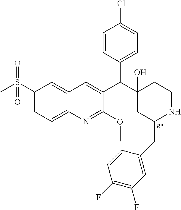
C1(S(C)(=O)=O)=CC=C2C(=C1)C=C(C(C1(O)CC(CC3=CC(F)=C(F)C=C3)NCC1)C1=CC=C(Cl)C=C1)C(OC)=N2.[R*]
